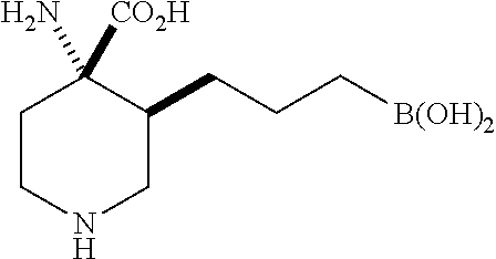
C1CNCC(CCC[B(OH)2])C1(N)[CO2H]
